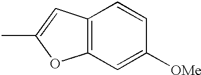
C12=C(C=C(C)O1)C=CC([OMe])=C2
